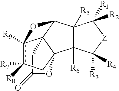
C1C(=O)OC23Cc([R8])([R7])c4([R9])C12C(C1([R5])C3([R6])C([R3])([R4])[Z]C1([R1])[R2])O4
